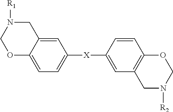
O1C2=CC=C([X]C3=CC4=C(C=C3)OCN([R2])C4)C=C2CN([R1])C1
